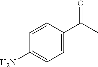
C1=C(C(C)=O)C=CC(N)=C1
